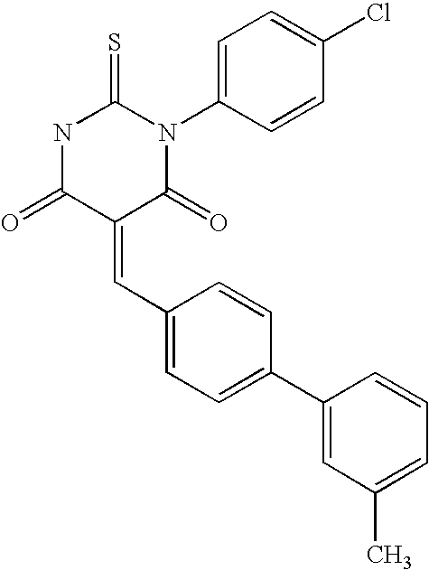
N1C(=O)C(=CC2=CC=C(C3=CC(C)=CC=C3)C=C2)C(=O)N(C2=CC=C(Cl)C=C2)C1=S
